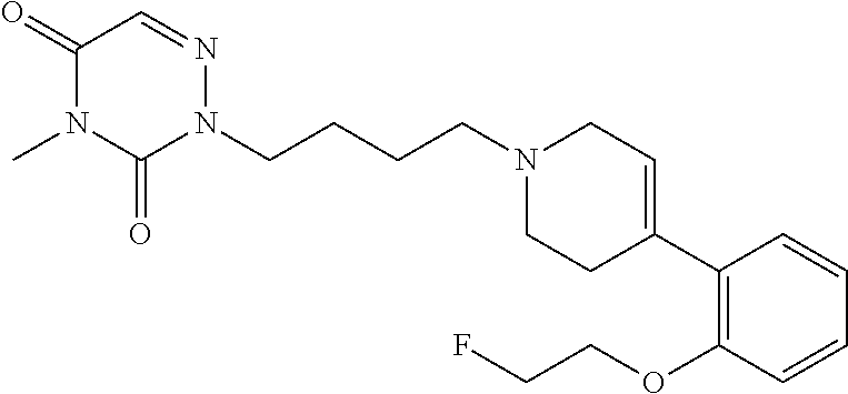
N1(CCCCN2N=CC(=O)N(C)C2=O)CCC(C2=C(OCCF)C=CC=C2)=CC1
